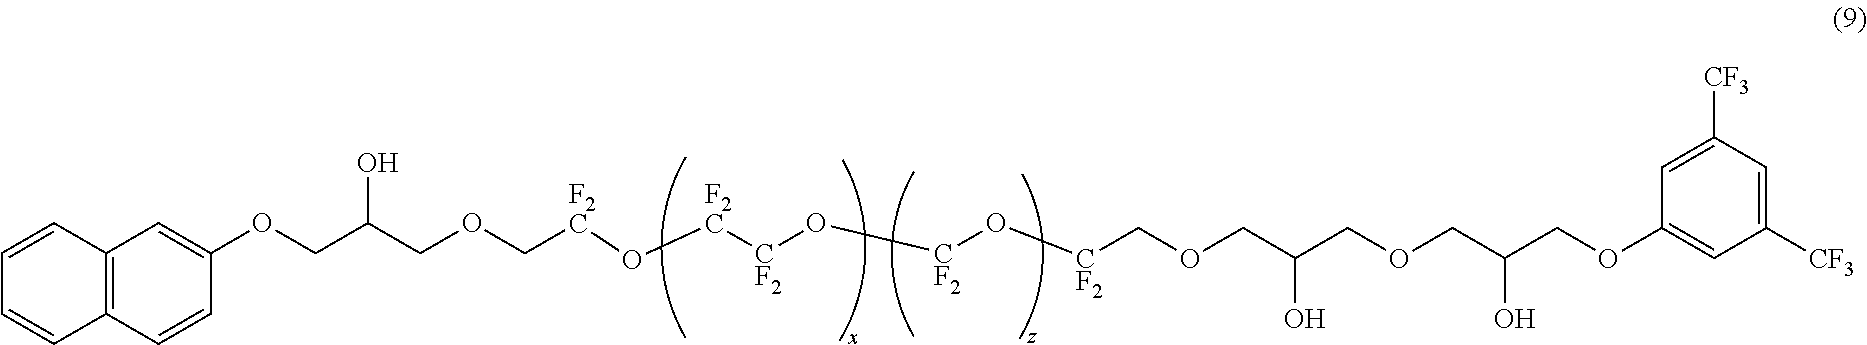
C1=CC(OCC(COC[F2C]O[F2C][CF2]O[CF2]O[CF2]COCC(COCC(COC2=CC([CF3])=CC([CF3])=C2)O)O)O)=CC2=C1C=CC=C2
